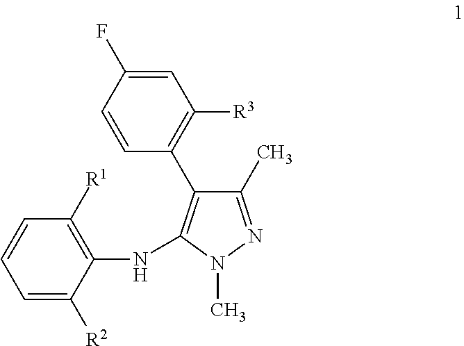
C1=C([R2])C(NC2=C(C3=C([R3])C=C(F)C=C3)C(C)=NN2C)=C([R1])C=C1
